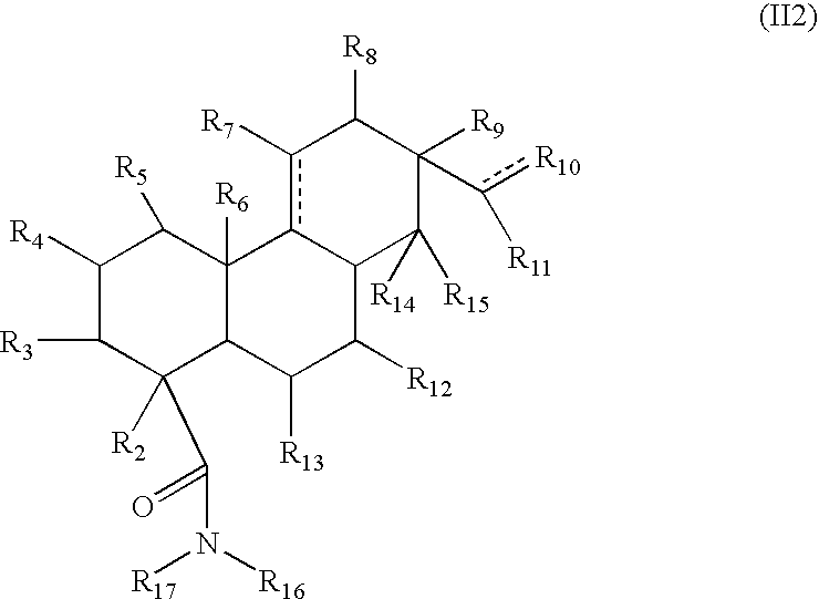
C1([R4])C([R3])C([R2])(C(=O)N([R16])[R17])C2C([R6])(C1[R5])c1c([R7])C([R8])C([R9])(c([R10])[R11])C([R14])([R15])C1C([R12])C2[R13]
